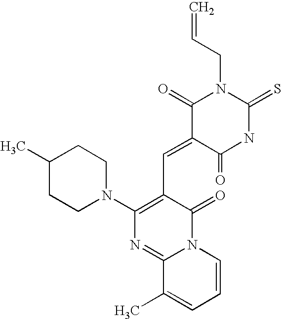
C=CCN1C(=O)C(=CC2=C(N3CCC(C)CC3)N=C3N(C2=O)C=CC=C3C)C(=O)NC1=S
